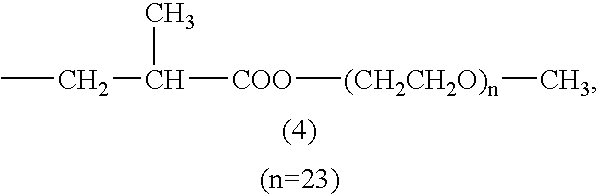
CCC([COO][(CH2CH2O)n]C)C
